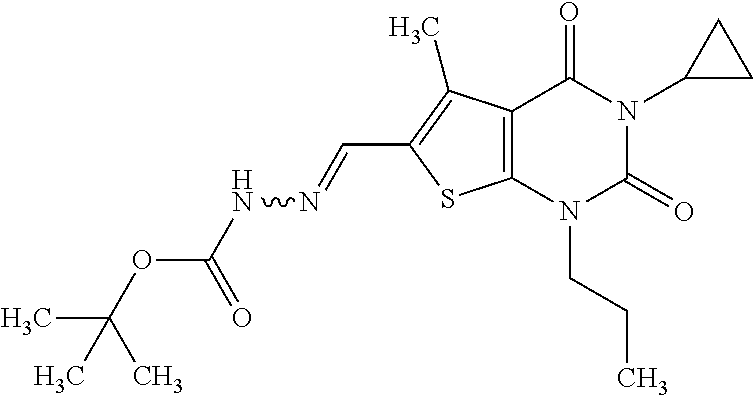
C12=C(N(CCC)C(=O)N(C3CC3)C1=O)SC(C=NNC(OC(C)(C)C)=O)=C2C
